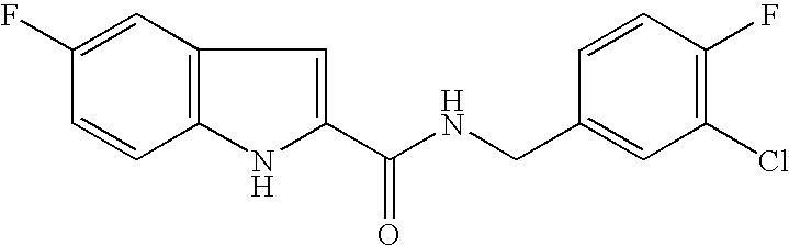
C1(C(NCC2=CC(Cl)=C(F)C=C2)=O)=CC2=C(N1)C=CC(F)=C2
